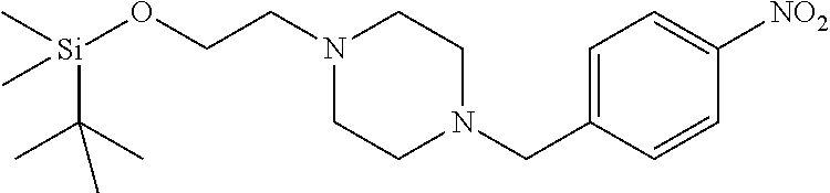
C1=C(CN2CCN(CCO[Si](C(C)(C)C)(C)C)CC2)C=CC([NO2])=C1
